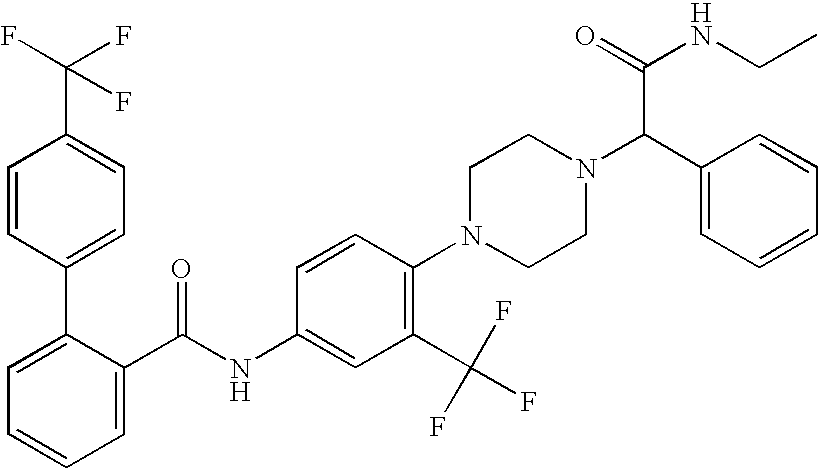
C1=CC(C2=CC=CC=C2C(NC2=CC(C(F)(F)F)=C(N3CCN(C(C4=CC=CC=C4)C(NCC)=O)CC3)C=C2)=O)=CC=C1C(F)(F)F
